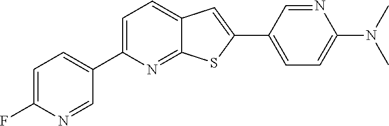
C1=C(F)N=CC(C2=CC=C3C(=N2)SC(C2=CC=C(N(C)C)N=C2)=C3)=C1
